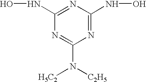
N1=C(NO)N=C(NO)N=C1N([C2H5])[H5C2]
